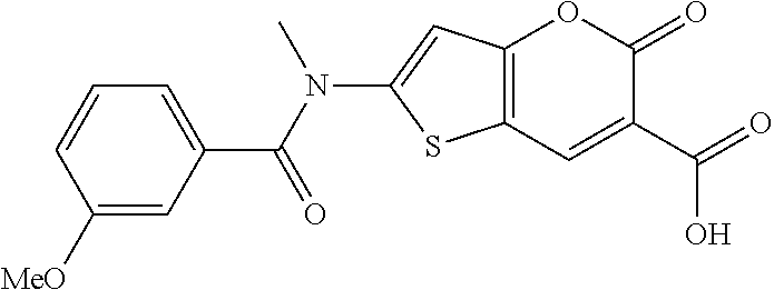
C12=C(C=C(C(O)=O)C(=O)O1)SC(N(C(C1=CC=CC([MeO])=C1)=O)C)=C2
